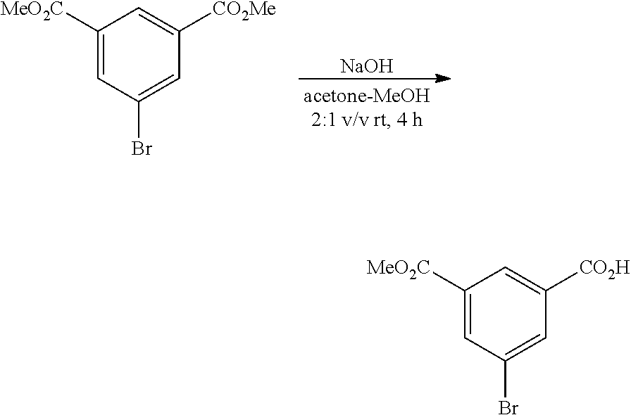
C1([MeO2C])=CC(Br)=CC([CO2Me])=C1.[NaOH].C1([MeO2C])=CC(Br)=CC([CO2H])=C1
